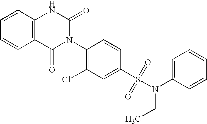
C1=CC2=C(C=C1)C(=O)N(C1=C(Cl)C=C(S(N(CC)C3=CC=CC=C3)(=O)=O)C=C1)C(=O)N2
